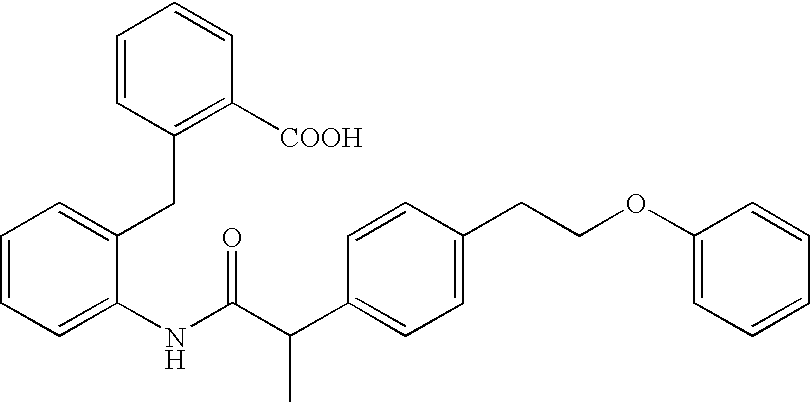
C1=CC=C(NC(C(C2=CC=C(CCOC3=CC=CC=C3)C=C2)C)=O)C(CC2=C([COOH])C=CC=C2)=C1
